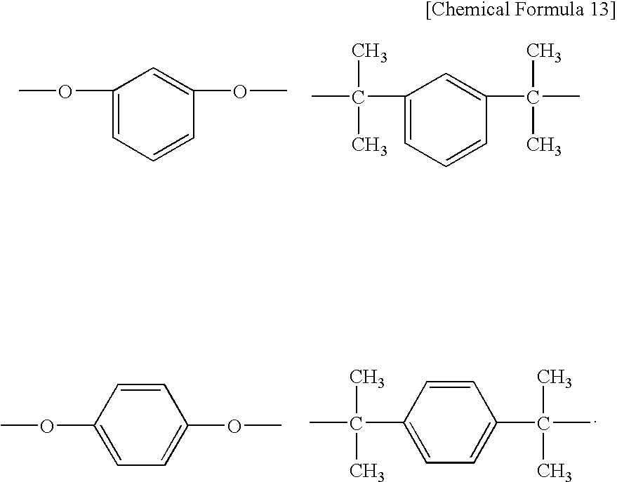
C1(C(C)(C)C)=CC=CC(C(C)(C)C)=C1.O(C)C1=CC=CC(OC)=C1.C(C)(C)(C)C1=CC=C(C(C)(C)C)C=C1.O(C)C1=CC=C(OC)C=C1
